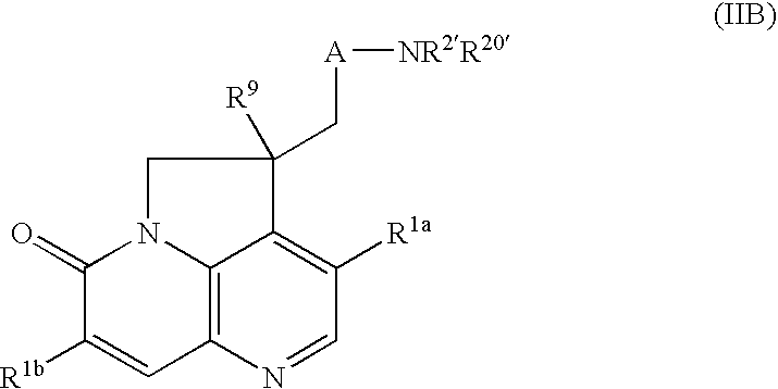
C12=C3N=CC([R1a])=C1C(C[A][NR2R20])([R9])CN2C(=O)C([R1b])=C3
